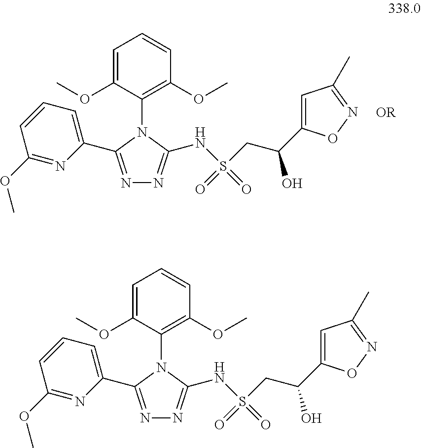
N1=C(C2=CC=CC(OC)=N2)N(C2=C(OC)C=CC=C2OC)C(NS(CC(C2=CC(C)=NO2)O)(=O)=O)=N1.N1=C(C2=CC=CC(OC)=N2)N(C2=C(OC)C=CC=C2OC)C(NS(CC(C2=CC(C)=NO2)O)(=O)=O)=N1
